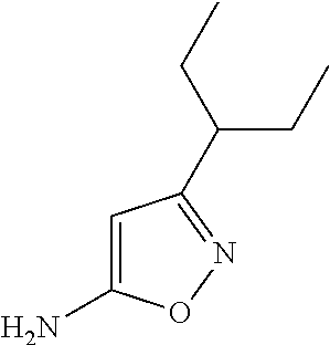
NC1=CC(C(CC)CC)=NO1
